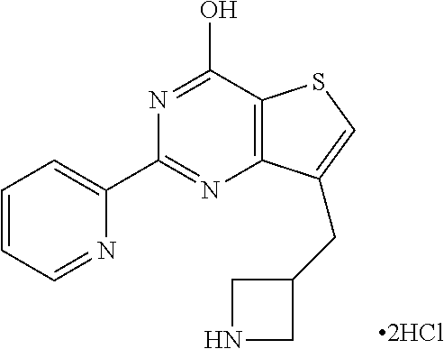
N1=C(C2=CC=CC=N2)N=C(O)C2=C1C(CC1CNC1)=CS2
